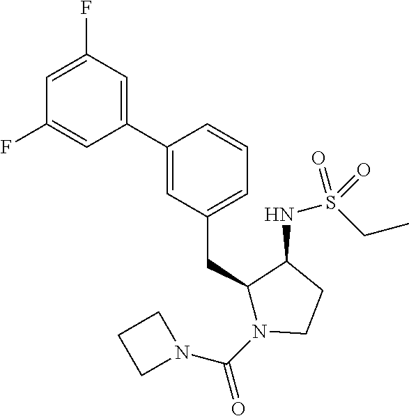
C1(C2=CC(CC3N(C(N4CCC4)=O)CCC3NS(CC)(=O)=O)=CC=C2)=CC(F)=CC(F)=C1
